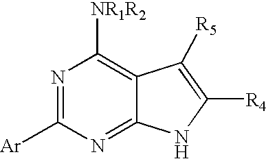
C1([Ar])=NC([NR1R2])=C2C(=N1)NC([R4])=C2[R5]
